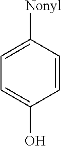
[Nonyl]C1=CC=C(O)C=C1
